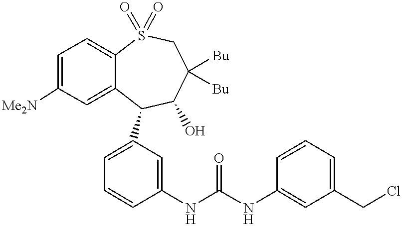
C1=C([Me2N])C=C2C(=C1)S(=O)(=O)CC([Bu])([Bu])C(O)C2C1=CC=CC(NC(NC2=CC(CCl)=CC=C2)=O)=C1
